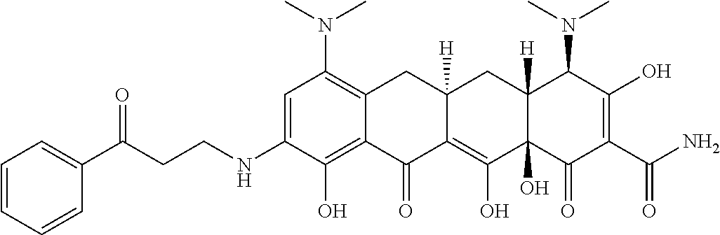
C1=C(NCCC(C2=CC=CC=C2)=O)C(O)=C2C(=C1N(C)C)CC1([H])C(=C(O)C3(O)C([H])(C1)C(N(C)C)C(O)=C(C(N)=O)C3=O)C2=O
